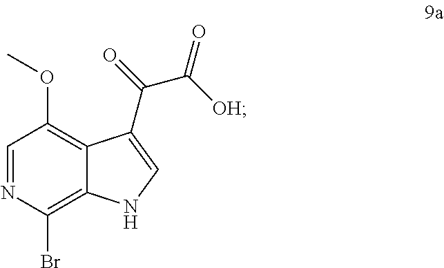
C1=NC(Br)=C2C(=C1OC)C(C(=O)C(=O)[OH])=CN2
